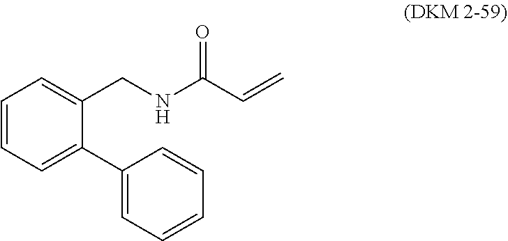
C1(CNC(C=C)=O)=CC=CC=C1C1=CC=CC=C1
